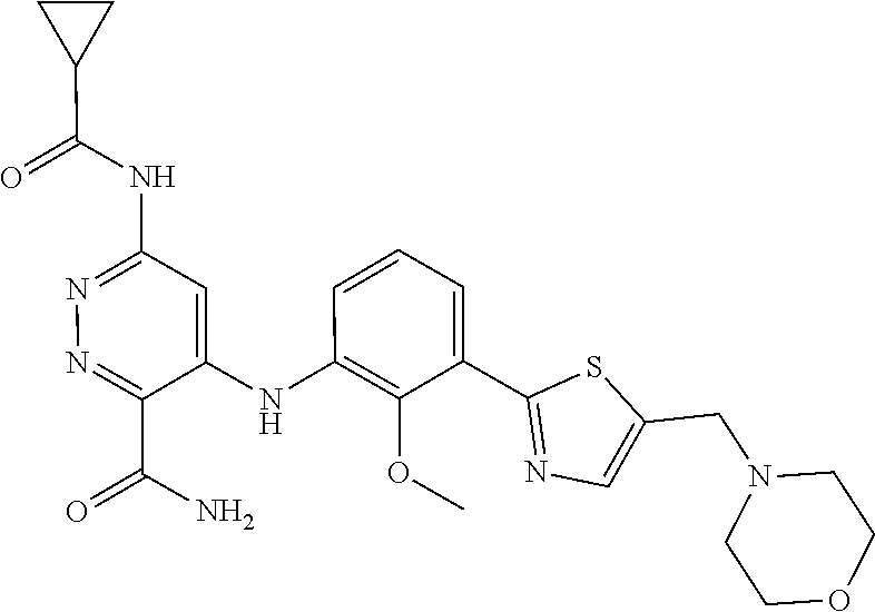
C1=C(C2=NC=C(CN3CCOCC3)S2)C(OC)=C(NC2=CC(NC(C3CC3)=O)=NN=C2C(N)=O)C=C1
